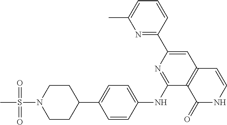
C1CN(S(=O)(=O)C)CCC1C1=CC=C(NC2=NC(C3=NC(C)=CC=C3)=CC3=C2C(=O)NC=C3)C=C1
